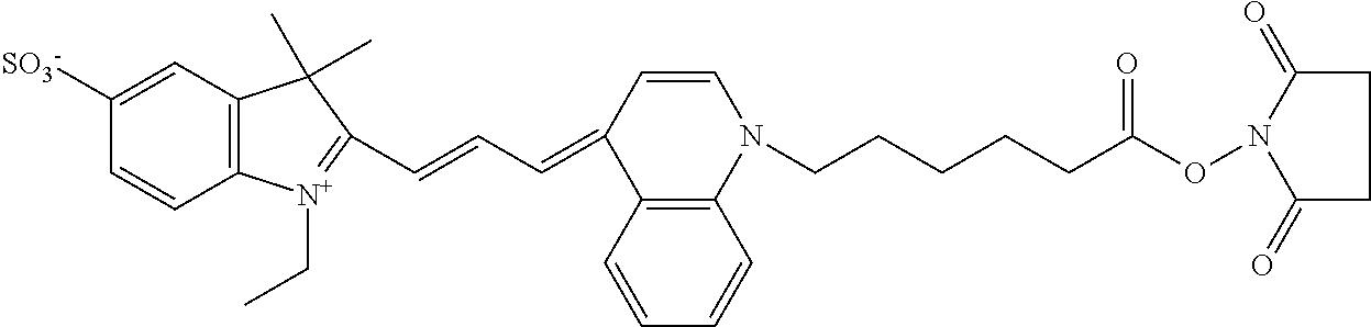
C12=C(C=C([SO3-])C=C1)C(C)(C)C(C=CC=C1C3=C(N(CCCCCC(ON4C(=O)CCC4=O)=O)C=C1)C=CC=C3)=[N+]2CC
